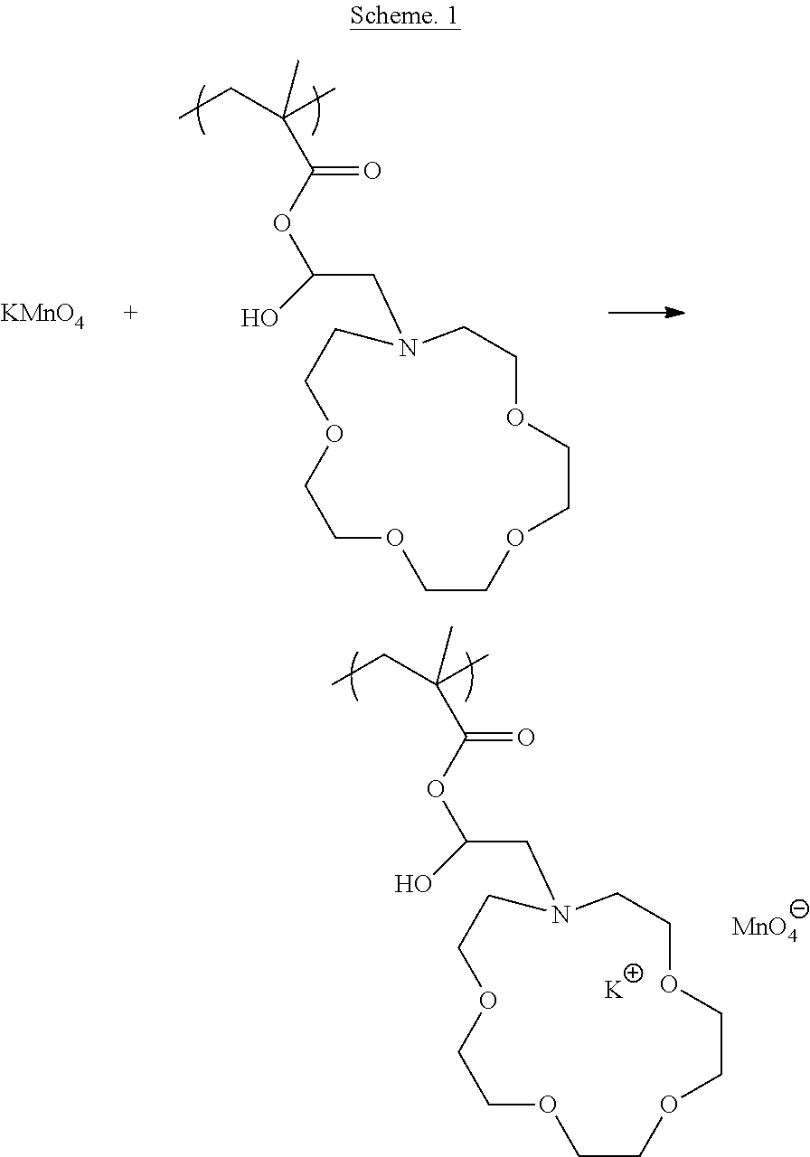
C1COCCOCCN(CC(OC(C(CC)(C)C)=O)O)CCOCCO1.[K].[MnO4].C1COCCOCCN(CC(OC(C(CC)(C)C)=O)O)CCOCCO1.[KMnO4]
